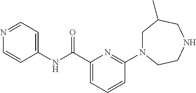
C1(C(NC2=CC=NC=C2)=O)=CC=CC(N2CC(C)CNCC2)=N1
